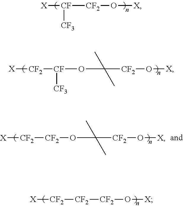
[X][CF]([CF2]O[X])[CF3].[X][CF2][CF](OC(C)(C)[CF2]O[X])[CF3].[X][CF2][CF2]OC(C)(C)[CF2]O[X].[X][CF2][CF2][CF2]O[X]
